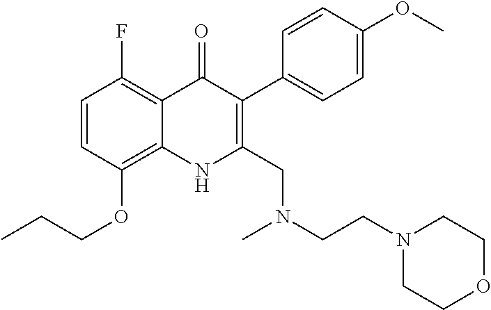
CCCOC1=C2C(=C(F)C=C1)C(=O)C(C1=CC=C(OC)C=C1)=C(CN(C)CCN1CCOCC1)N2
